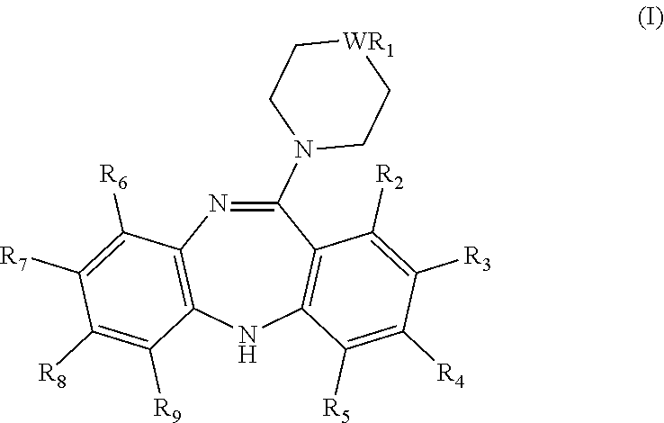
C1(N2CC[WR1]CC2)=NC2=C(NC3=C1C([R2])=C([R3])C([R4])=C3[R5])C([R9])=C([R8])C([R7])=C2[R6]
